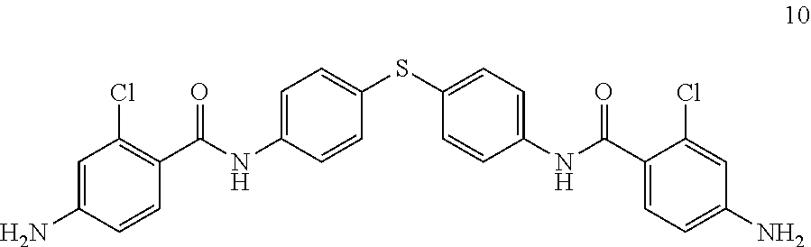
C1=C(N)C=CC(C(NC2=CC=C(SC3=CC=C(NC(C4=CC=C(N)C=C4Cl)=O)C=C3)C=C2)=O)=C1Cl
